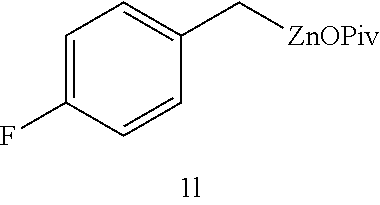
C1=C(F)C=CC(C[ZnOPiv])=C1
